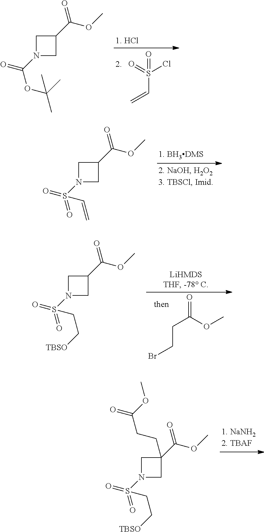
O=S(Cl)(=O)C=C.C1N(C(=O)OC(C)(C)C)CC1C(OC)=O.C1N(S(=O)(=O)C=C)CC1C(OC)=O.C(C(OC)=O)CBr.C1N(S(=O)(=O)CC[TBSO])CC1C(OC)=O.C1N(S(=O)(=O)CC[TBSO])CC1(C(OC)=O)CCC(=O)OC
